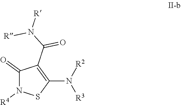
C1(C(N([R])[R])=O)=C(N([R2])[R3])SN([R4])C1=O
